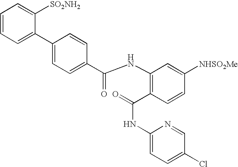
C1(C2=CC=CC=C2[SO2NH2])=CC=C(C(NC2=C(C(=O)NC3=CC=C(Cl)C=N3)C=CC([NHSO2Me])=C2)=O)C=C1
